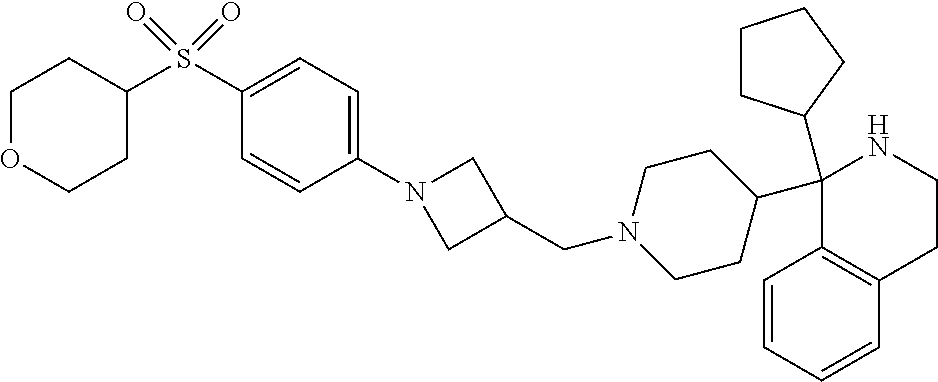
C1(C2CCN(CC3CN(C4=CC=C(S(=O)(=O)C5CCOCC5)C=C4)C3)CC2)(C2CCCC2)C2=C(CCN1)C=CC=C2
